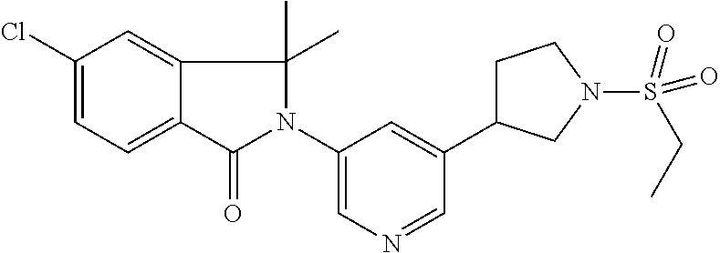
C1(Cl)=CC=C2C(=C1)C(C)(C)N(C1=CN=CC(C3CCN(S(CC)(=O)=O)C3)=C1)C2=O
